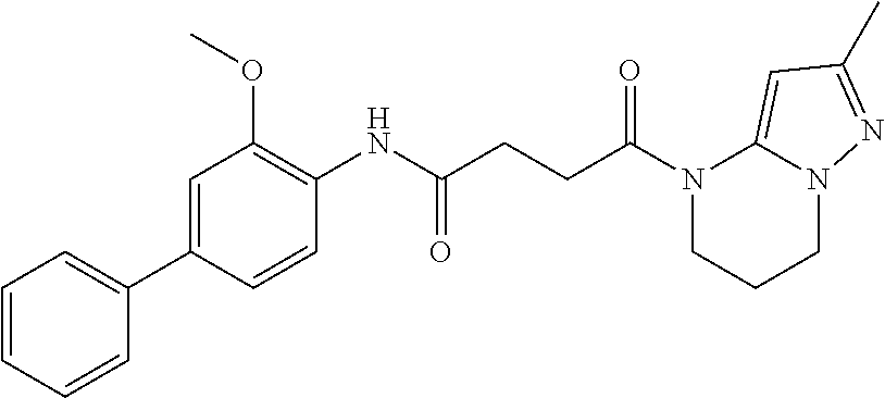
N1(C(=O)CCC(=O)NC2=C(OC)C=C(C3=CC=CC=C3)C=C2)CCCN2C1=CC(C)=N2
